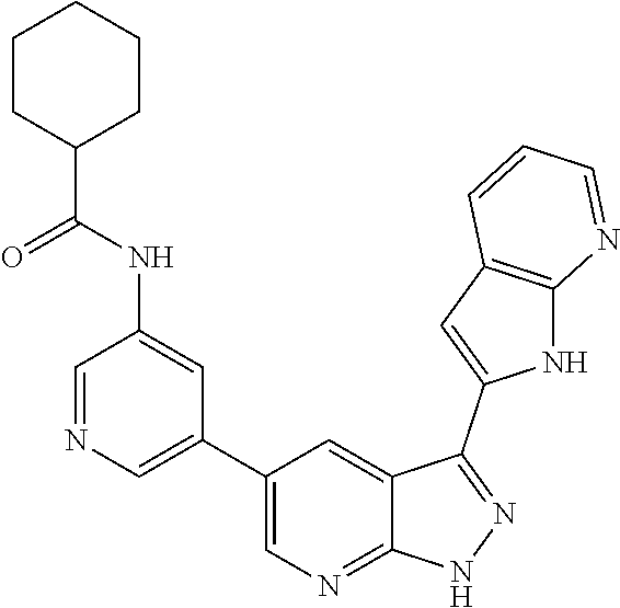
C1(C2=CN=CC(NC(C3CCCCC3)=O)=C2)=CN=C2C(=C1)C(C1=CC3=C(N1)N=CC=C3)=NN2
